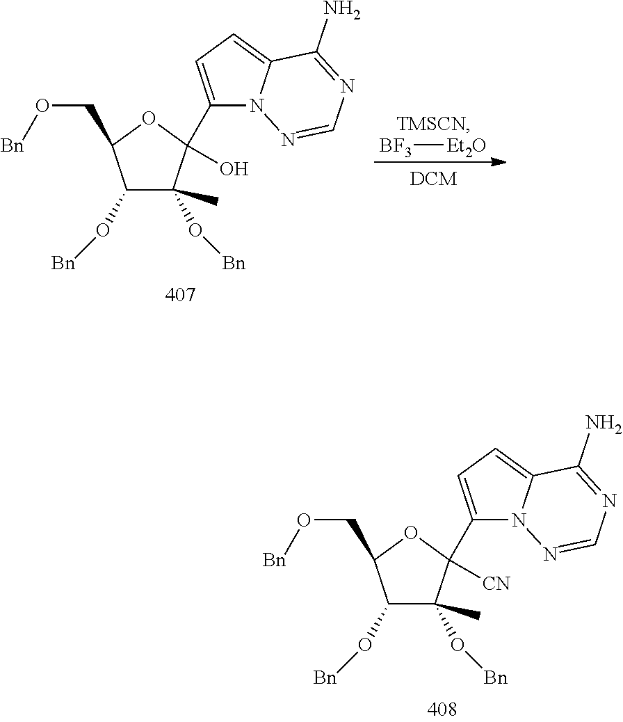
C1(O[Bn])C(O[Bn])(C)C(C2=CC=C3N2N=CN=C3N)([CN])OC1CO[Bn].C1(O[Bn])C(O[Bn])(C)C(C2=CC=C3N2N=CN=C3N)(O)OC1CO[Bn].[BF3][Et2O]
